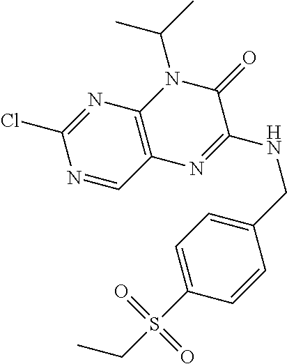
N1=C(Cl)N=CC2=C1N(C(C)C)C(=O)C(NCC1=CC=C(S(CC)(=O)=O)C=C1)=N2
